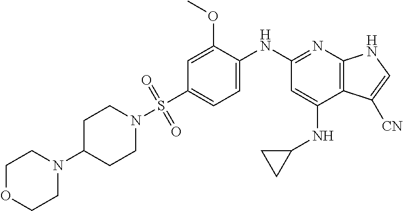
C1=C(OC)C(NC2=NC3=C(C(NC4CC4)=C2)C([CN])=CN3)=CC=C1S(N1CCC(N2CCOCC2)CC1)(=O)=O
